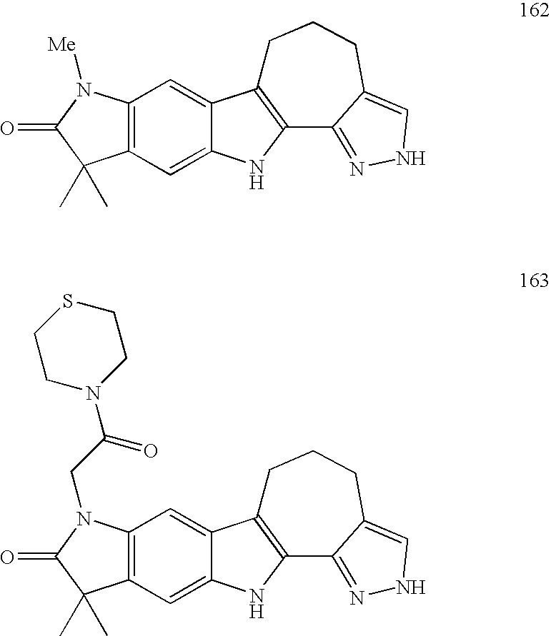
C12=C(C=C3C(=C1)C1=C(N3)C3=NNC=C3CCC1)C(C)(C)C(=O)N2[Me].C12=C(C=C3C(=C1)C1=C(N3)C3=NNC=C3CCC1)C(C)(C)C(=O)N2CC(=O)N1CCSCC1
